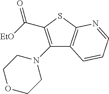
C(C1=C(N2CCOCC2)C2=C(S1)N=CC=C2)([EtO])=O
